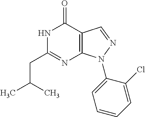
C(CC1=NC2=C(C(=O)N1)C=NN2C1=CC=CC=C1Cl)(C)C
